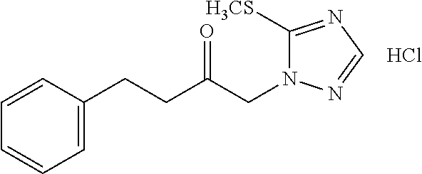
C1=CC(CCC(CN2C([H3CS])=NC=N2)=O)=CC=C1.Cl
